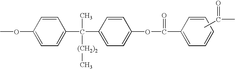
COC1=CC=C(C(C2=CC=C(OC(=O)C3=CC=CC=C3)C=C2)([(CH2)2]C)C)C=C1.CC(=O)C
